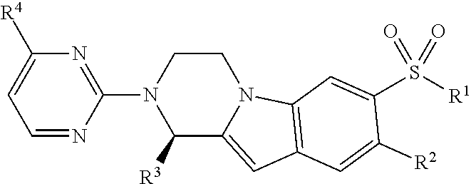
C1([R3])C2=CC3=C(N2CCN1C1=NC([R4])=CC=N1)C=C(S([R1])(=O)=O)C([R2])=C3
